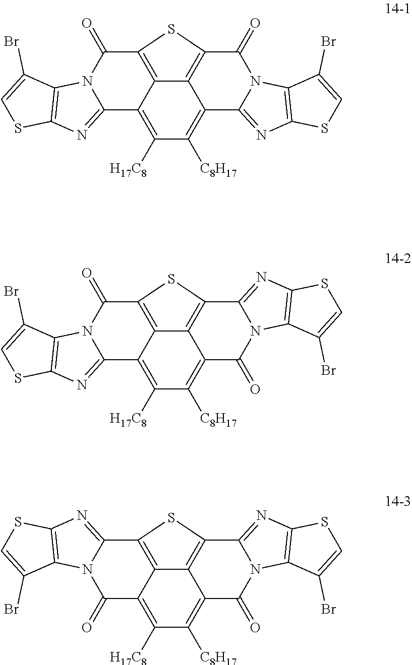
C12=C([H17C8])C([C8H17])=C3C4=C(C5=NC6=C(N5C3=O)C(Br)=CS6)SC(=C14)C(=O)N1C2=NC2=C1C(Br)=CS2.C12=C([H17C8])C([C8H17])=C3C4=C(SC(=C14)C(=O)N1C2=NC2=C1C(Br)=CS2)C(=O)N1C3=NC2=C1C(Br)=CS2.C12=C([H17C8])C([C8H17])=C3C4=C(C5=NC6=C(N5C3=O)C(Br)=CS6)SC(=C14)C1=NC3=C(N1C2=O)C(Br)=CS3
